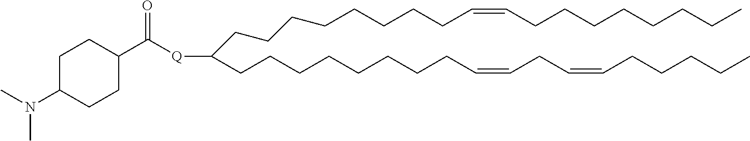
C(CCCCCCCC=CCCCCCCCC)C(CCCCCCCCC=CCC=CCCCCC)[Q]C(C1CCC(N(C)C)CC1)=O
